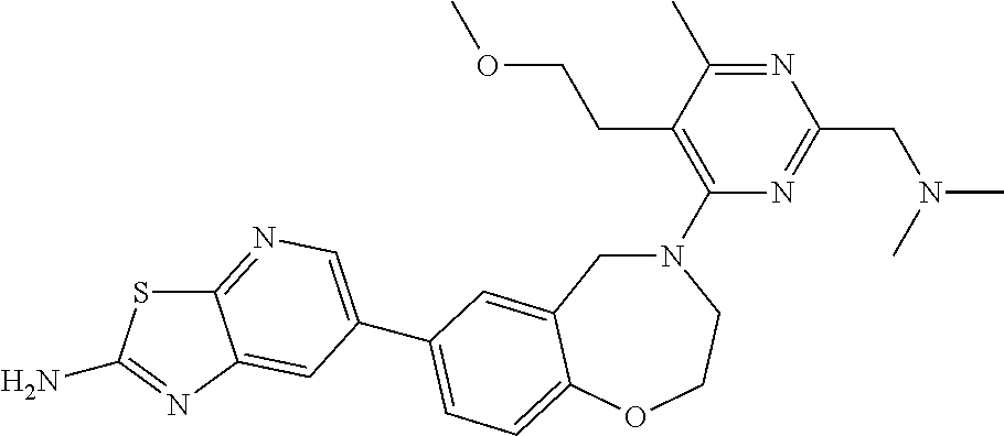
C1(N2CC3=CC(C4=CN=C5SC(N)=NC5=C4)=CC=C3OCC2)=C(CCOC)C(C)=NC(CN(C)C)=N1
